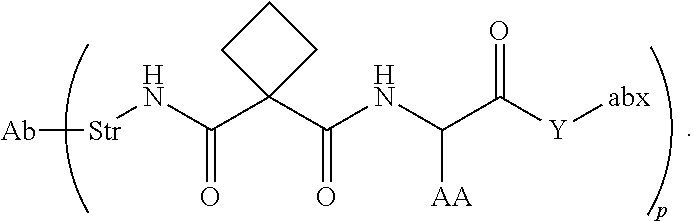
[Str](NC(C1(C(NC(C([Y][abx])=O)[AA])=O)CCC1)=O)[Ab]
